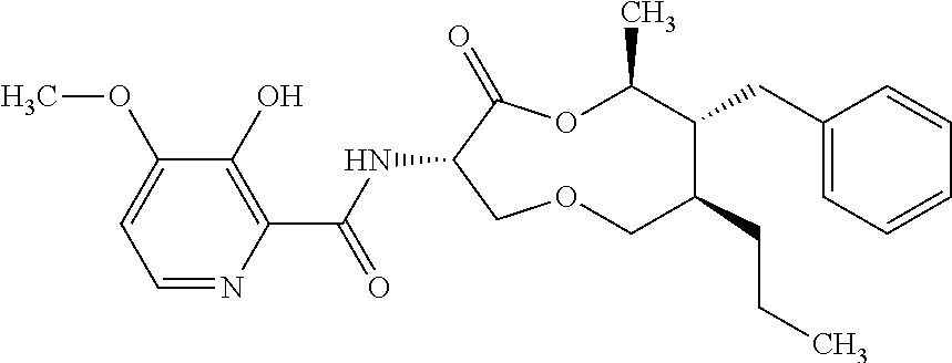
C1(O)=C(C(NC2C(=O)OC(C)C(CC3=CC=CC=C3)C(CCC)COC2)=O)N=CC=C1OC
